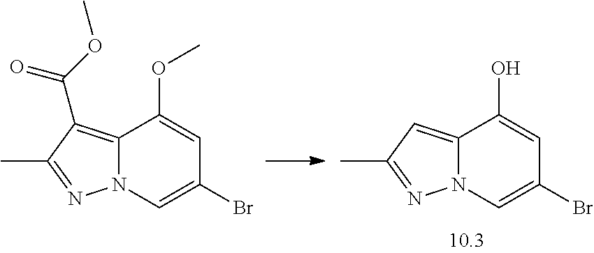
C12=C(C(OC)=O)C(C)=NN1C=C(Br)C=C2OC.C12=CC(C)=NN1C=C(Br)C=C2O
